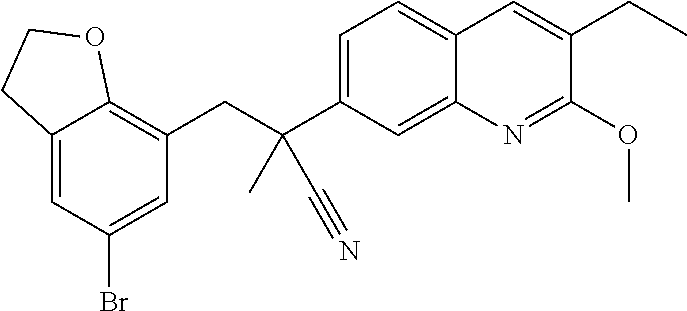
C(C1=CC2=CC=C(C(CC3=C4C(=CC(Br)=C3)CCO4)(C)C#N)C=C2N=C1OC)C
